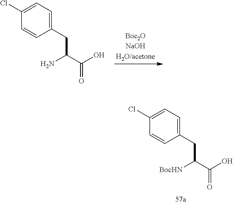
C1(CC(C(=O)O)[BocHN])=CC=C(Cl)C=C1.C1(CC(C(=O)O)N)=CC=C(Cl)C=C1
